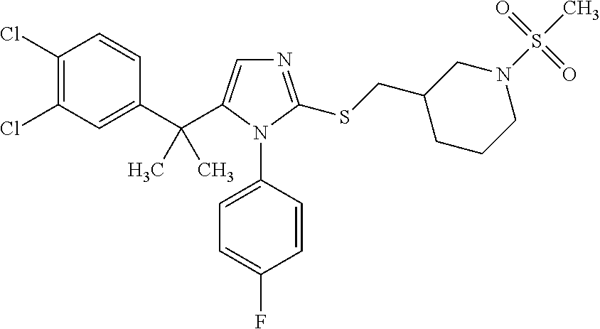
C1(C(C)(C)C2=CN=C(SCC3CCCN(S(C)(=O)=O)C3)N2C2=CC=C(F)C=C2)=CC(Cl)=C(Cl)C=C1
